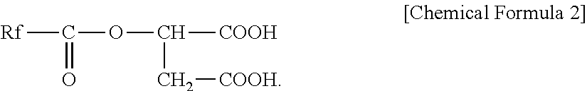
[Rf]C(=O)OC(C[COOH])[COOH]
